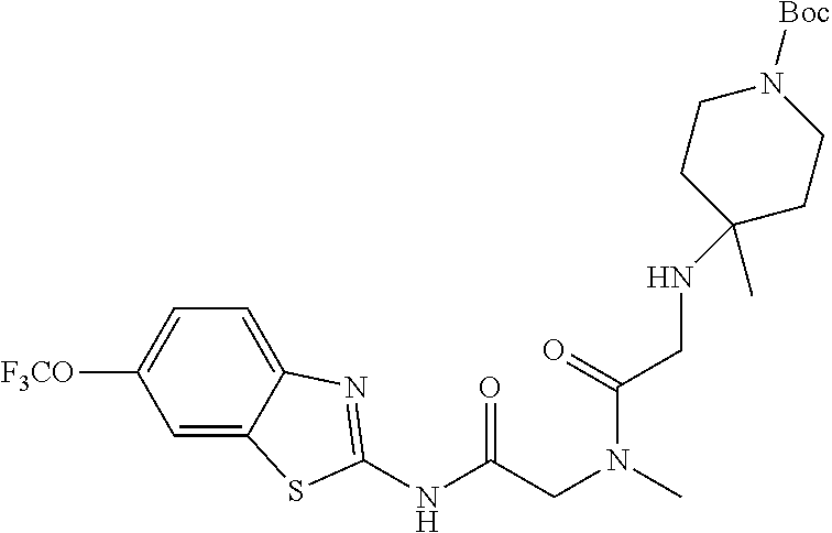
C1=C2C(=CC=C1[F3CO])N=C(NC(=O)CN(C)C(=O)CNC1(C)CCN([Boc])CC1)S2
